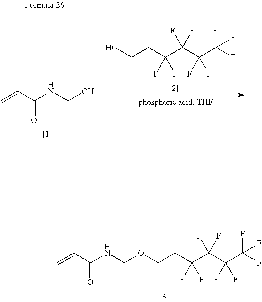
C=CC(NCO)=O.OCCC(C(C(F)(F)C(F)(F)F)(F)F)(F)F.C=CC(NCOCCC(C(C(F)(F)C(F)(F)F)(F)F)(F)F)=O
